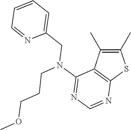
C1(C)=C(C)C2=C(S1)N=CN=C2N(CCCOC)CC1=CC=CC=N1
